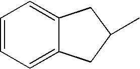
C1=CC=C2C(=C1)CC(C)C2
